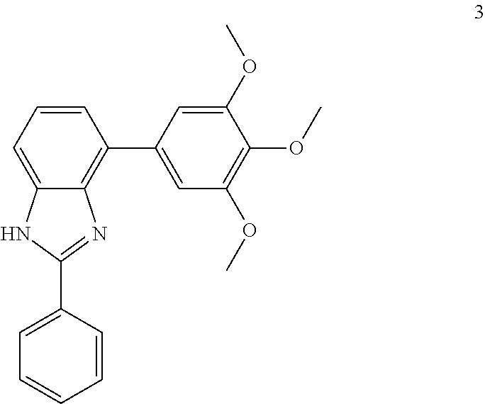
C12=CC=CC(C3=CC(OC)=C(OC)C(OC)=C3)=C1N=C(C1=CC=CC=C1)N2
